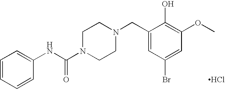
C1=CC=CC(NC(N2CCN(CC3=CC(Br)=CC(OC)=C3O)CC2)=O)=C1.Cl
